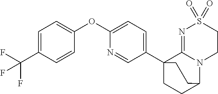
C1=C(C(F)(F)F)C=CC(OC2=CC=C(C34CCC(N5C3=NS(=O)(=O)CC5)CC4)C=N2)=C1
